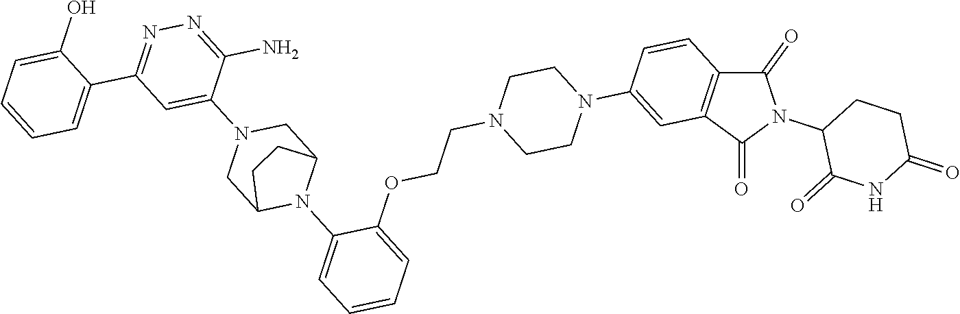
C12=C(C(=O)N(C3C(=O)NC(=O)CC3)C1=O)C=C(N1CCN(CCOC3=CC=CC=C3N3C4CN(C5=CC(C6=CC=CC=C6O)=NN=C5N)CC3CC4)CC1)C=C2
